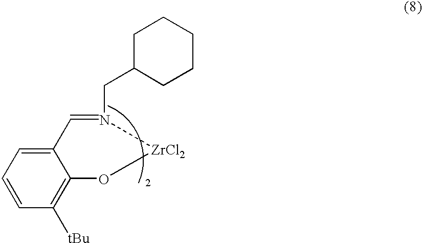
C12=CC=CC([tBu])=C1O[ZrCl2]N(CC1CCCCC1)=C2
